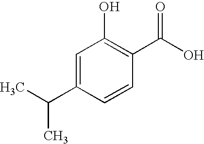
C1=C(C(C)C)C=CC(C(O)=O)=C1O
